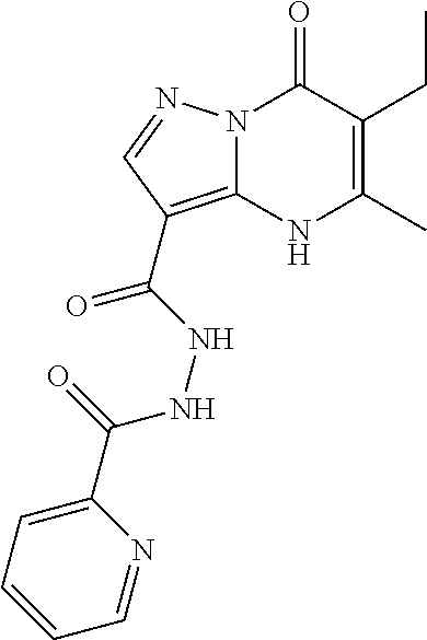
N12C(=C(C(=O)NNC(=O)C3=CC=CC=N3)C=N1)NC(C)=C(CC)C2=O
